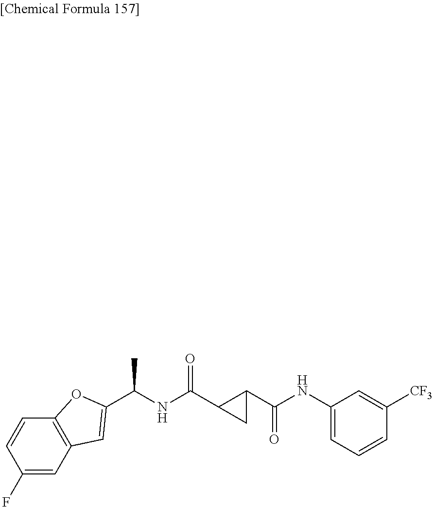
C1=C(F)C=CC2=C1C=C(C(NC(C1CC1C(=O)NC1=CC=CC([CF3])=C1)=O)C)O2
